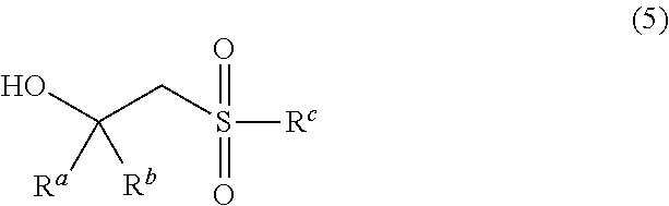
OC(CS([Rc])(=O)=O)([Ra])[Rb]
